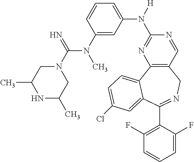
C12=C(C=NC(N([H])C3=CC=CC(N(C(=N)N4CC(C)NC(C)C4)C)=C3)=N1)CN=C(C1=C(F)C=CC=C1F)C1=CC(Cl)=CC=C21
